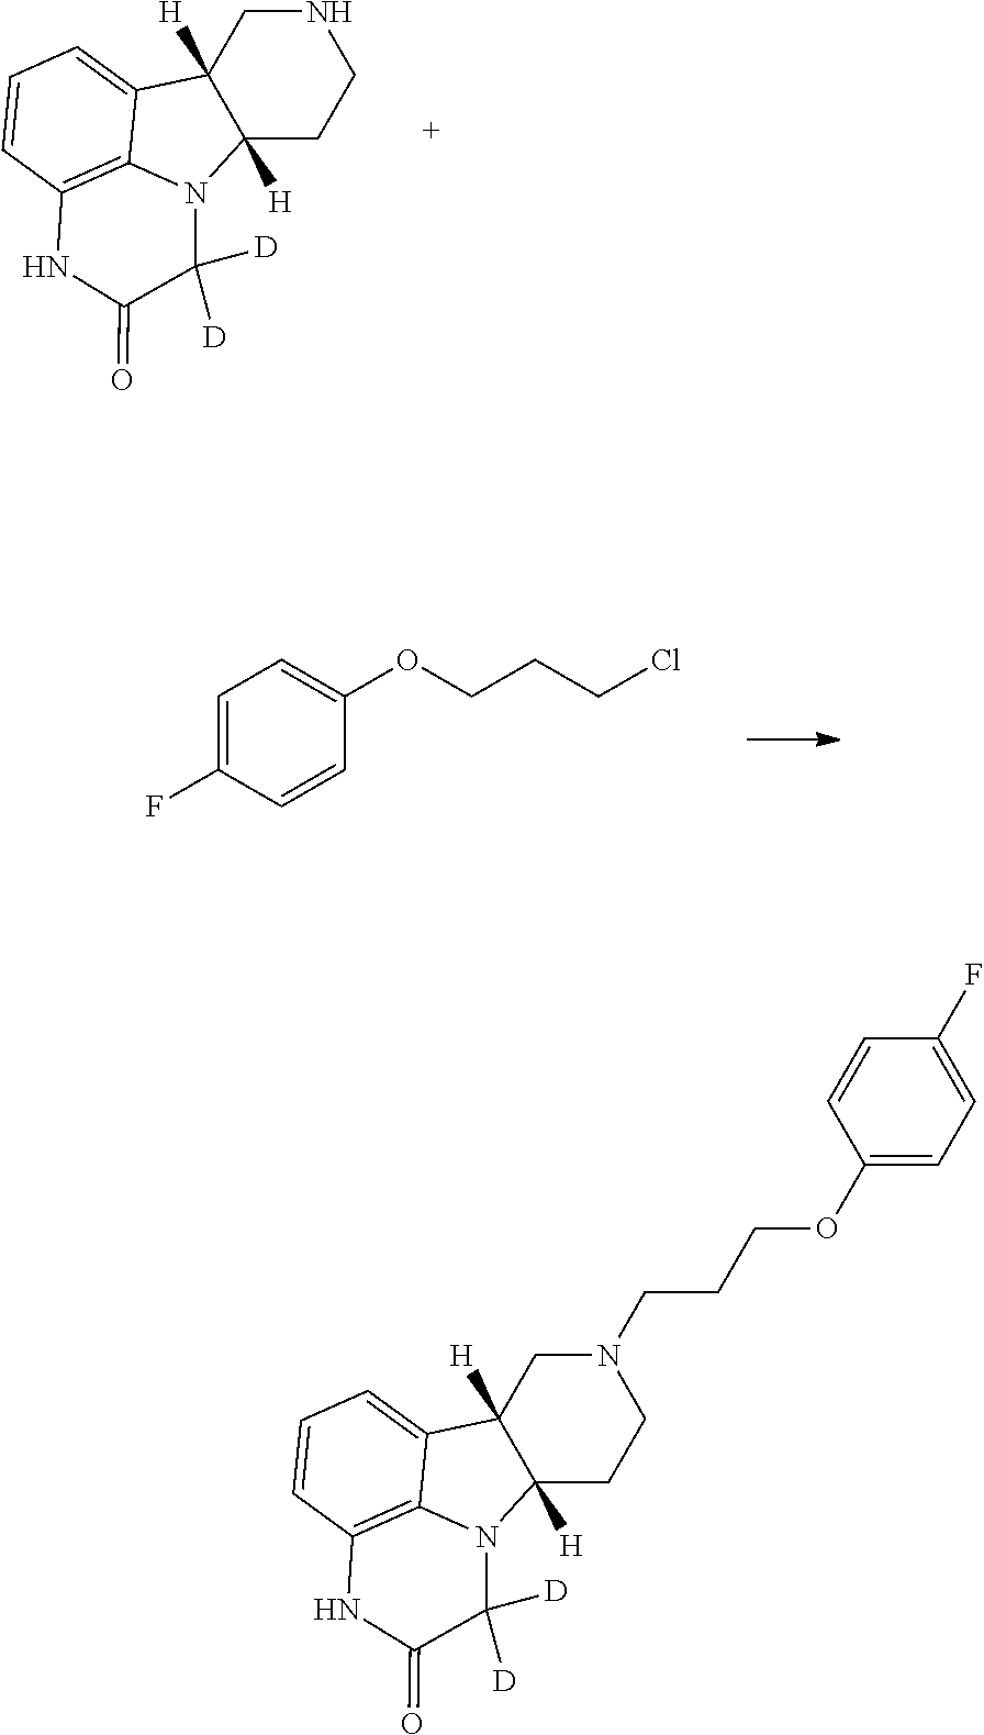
C12([H])CCNCC1([H])C1=CC=CC3=C1N2C([D])([D])C(=O)N3.C1=C(F)C=CC(OCCCCl)=C1.C12([H])CCN(CCCOC3=CC=C(F)C=C3)CC1([H])C1=CC=CC3=C1N2C([D])([D])C(=O)N3
